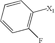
C1=CC=CC([X1])=C1F
